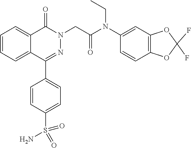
C1=CC=C2C(=C1)C(=O)N(CC(=O)N(C1=CC3=C(C=C1)OC(F)(F)O3)CC)N=C2C1=CC=C(S(N)(=O)=O)C=C1
